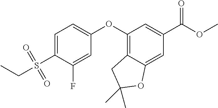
C1=C(S(CC)(=O)=O)C(F)=CC(OC2=C3C(=CC(C(OC)=O)=C2)OC(C)(C)C3)=C1
